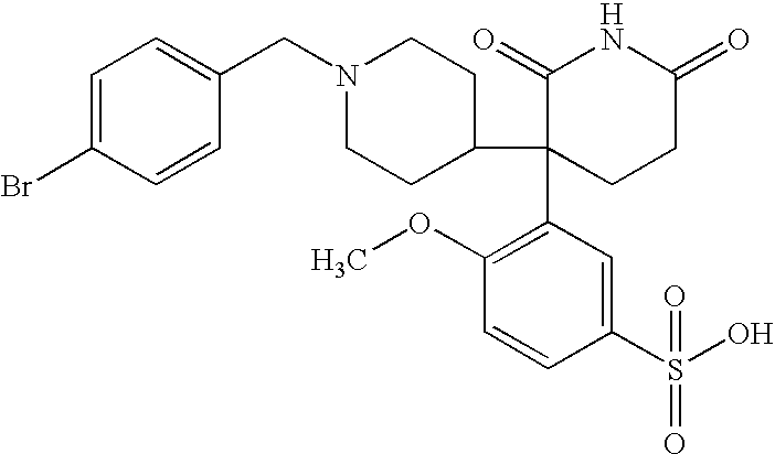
C1=C(Br)C=CC(CN2CCC(C3(C4=C(OC)C=CC(S(O)(=O)=O)=C4)CCC(=O)NC3=O)CC2)=C1
